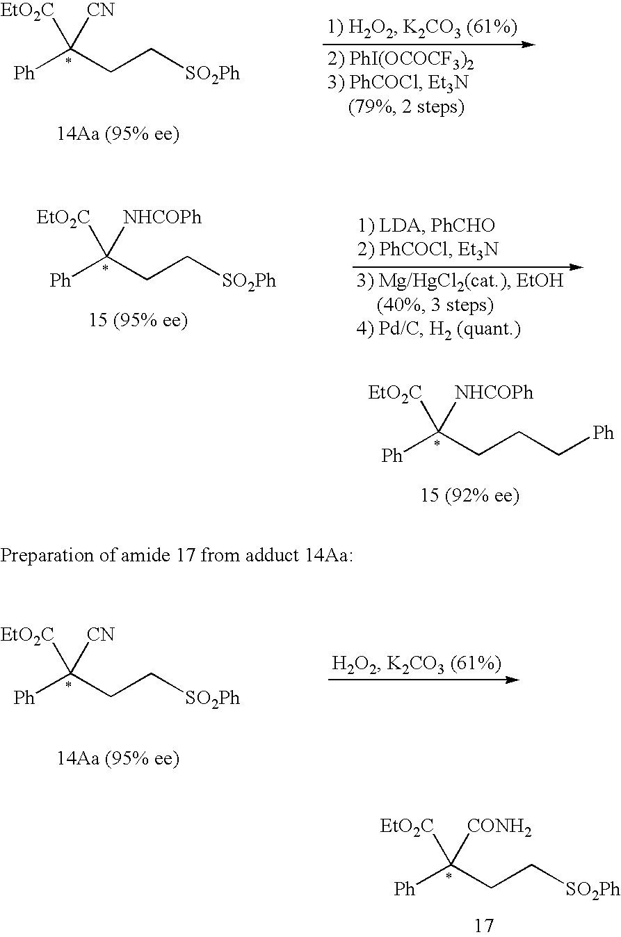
[Ph]C(CC[SO2Ph])([CN])[EtO2C].[Ph]C(CC[SO2Ph])([NHCOPh])[EtO2C].[Ph]C(CCC[Ph])([NHCOPh])[EtO2C].[Ph]C(CC[SO2Ph])([CN])[EtO2C].[Ph]C(CC[SO2Ph])([CONH2])[EtO2C]
